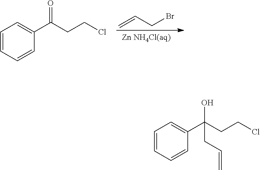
C=CCBr.C1=CC=CC(C(CCCl)=O)=C1.C1=CC=CC(C(CCCl)(O)CC=C)=C1
